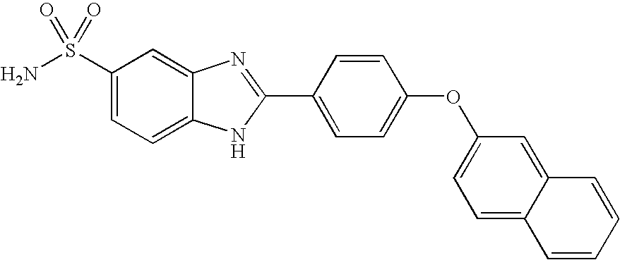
C1=CC(C2=NC3=CC(S(N)(=O)=O)=CC=C3N2)=CC=C1OC1=CC=C2C(=C1)C=CC=C2
